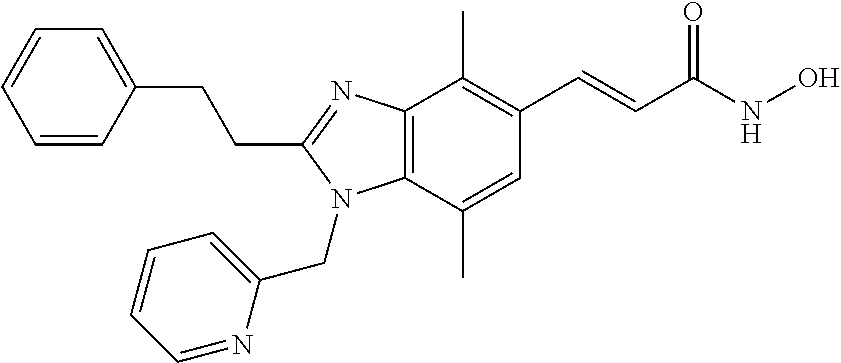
C1(CCC2=NC3=C(N2CC2=CC=CC=N2)C(C)=CC(C=CC(NO)=O)=C3C)=CC=CC=C1
